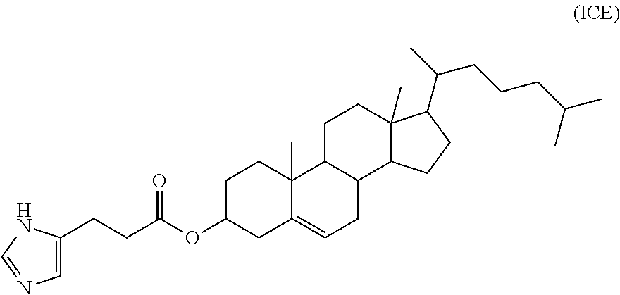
C1=C(CCC(OC2CC3=CCC4C(C3(C)CC2)CCC2(C)C4CCC2C(C)CCCC(C)C)=O)NC=N1
